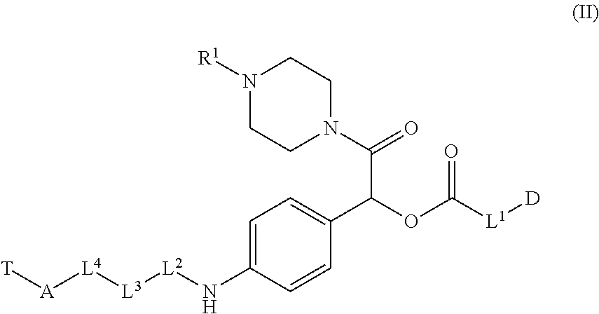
[T][A][L4][L3][L2]NC1=CC=C(C(OC([L1][D])=O)C(=O)N2CCN([R1])CC2)C=C1
